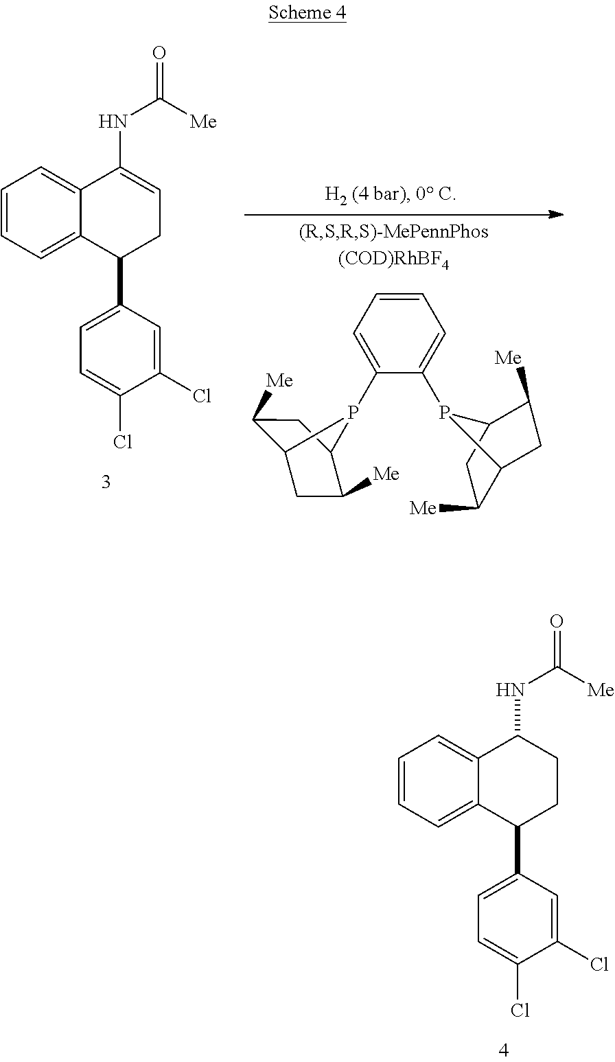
C1=CC=C2C(=C1)C(NC(=O)[Me])CCC2C1=CC=C(Cl)C(Cl)=C1.C1=CC=C2C(=C1)C(NC(=O)[Me])=CCC2C1=CC=C(Cl)C(Cl)=C1.C1=C(P2C3C([Me])CC2C([Me])C3)C(P2C3C([Me])CC2C([Me])C3)=CC=C1
